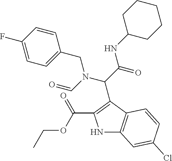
C(OCC)(=O)C1=C(C(C(NC2CCCCC2)=O)N(CC2=CC=C(F)C=C2)C=O)C2=C(N1)C=C(Cl)C=C2
